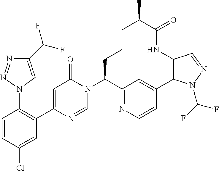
C1(C(F)F)=CN(C2=C(C3=CC(=O)N(C4C5=NC=CC(=C5)C5=C(C=NN5C(F)F)NC(=O)C(C)CCC4)C=N3)C=C(Cl)C=C2)N=N1
